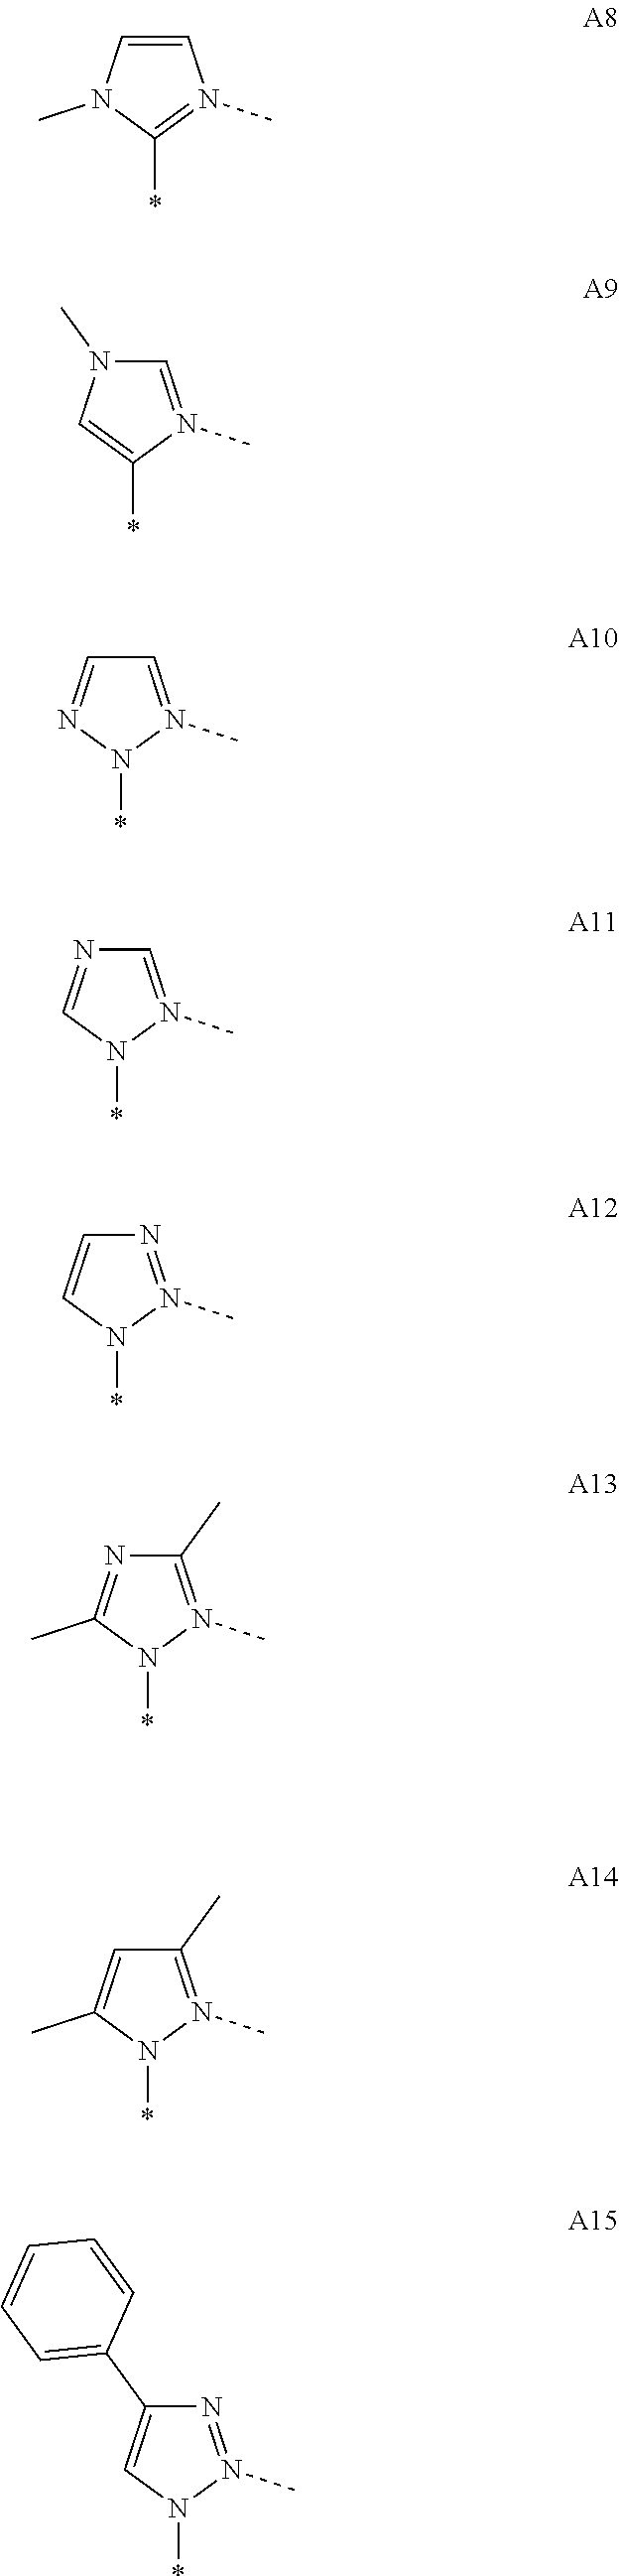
C1=CN(C)C(*)=N1C.C1=N(C)C(*)=CN1C.C1=N(C)N(*)N=C1.C1=N(C)N(*)C=N1.N1=N(C)N(*)C=C1.C1(C)=N(C)N(*)C(C)=N1.C1(C)=N(C)N(*)C(C)=C1.N1=N(C)N(*)C=C1C1=CC=CC=C1
